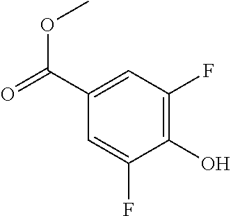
O(C(C1=CC(F)=C(O)C(F)=C1)=O)C
